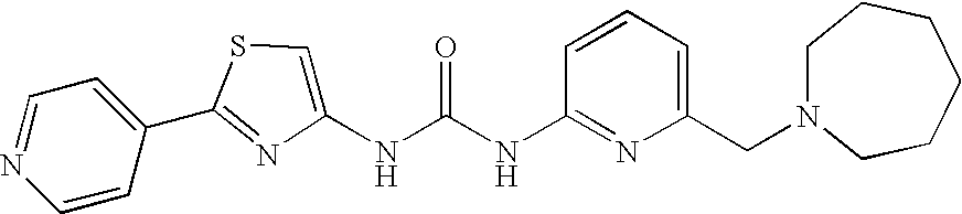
C1=CC(C2=NC(NC(NC3=NC(CN4CCCCCC4)=CC=C3)=O)=CS2)=CC=N1
